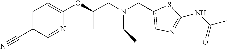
C1=C(C#N)C=NC(OC2CC(C)N(CC3=CN=C(NC(C)=O)S3)C2)=C1
